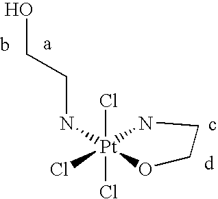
Cl[Pt]1(Cl)(NCCO)(Cl)NCCO1
